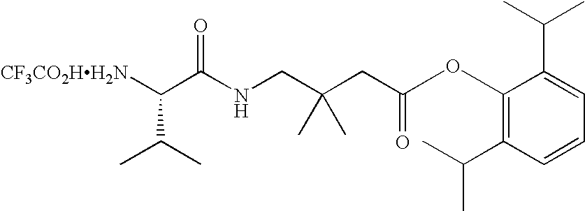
[CF3CO2HH2N]C(C(NCC(CC(=O)OC1=C(C(C)C)C=CC=C1C(C)C)(C)C)=O)C(C)C
